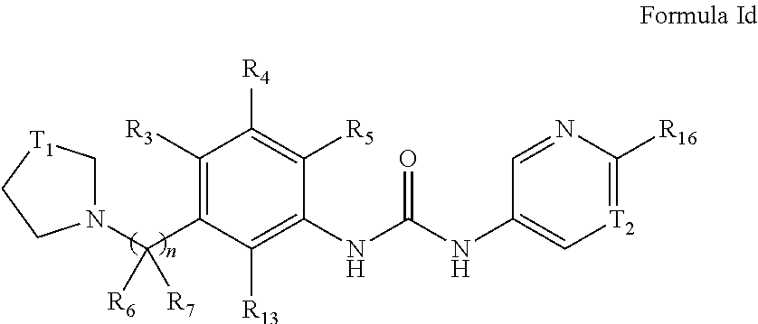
C1([R3])=C(C([R6])([R7])N2C[T1]CC2)C([R13])=C(NC(NC2=C[T2]=C([R16])N=C2)=O)C([R5])=C1[R4]
